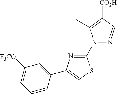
C1([F3CO])=CC=CC(C2=CSC(N3N=CC([CO2H])=C3C)=N2)=C1
